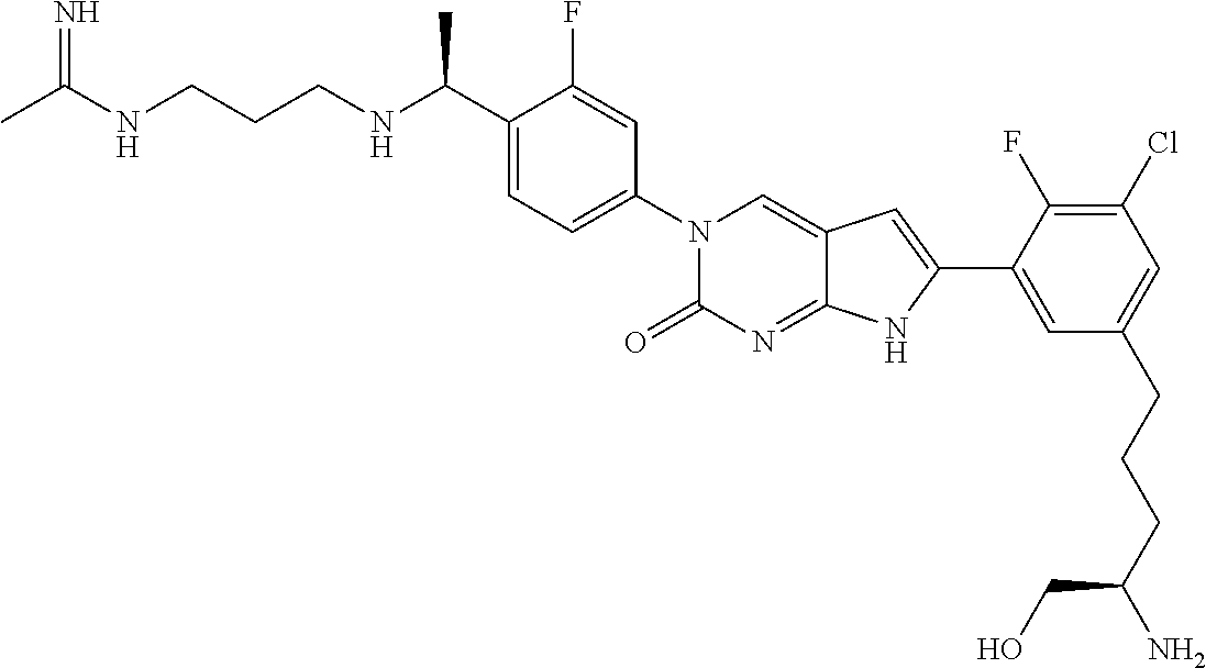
CC(NCCCNC(C1=CC=C(N2C(=O)N=C3C(=C2)C=C(C2=CC(CCCC(N)CO)=CC(Cl)=C2F)N3)C=C1F)C)=N
